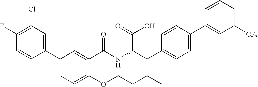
C1=C(C2=CC(Cl)=C(F)C=C2)C=C(C(NC(CC2=CC=C(C3=CC([CF3])=CC=C3)C=C2)C(=O)O)=O)C(OCCCC)=C1
